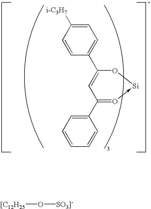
C1=CC([i-C3H7])=CC=C1C1=CC(C2=CC=CC=C2)=O->[Si]O1.[[C12H25]O[SO3]-]
